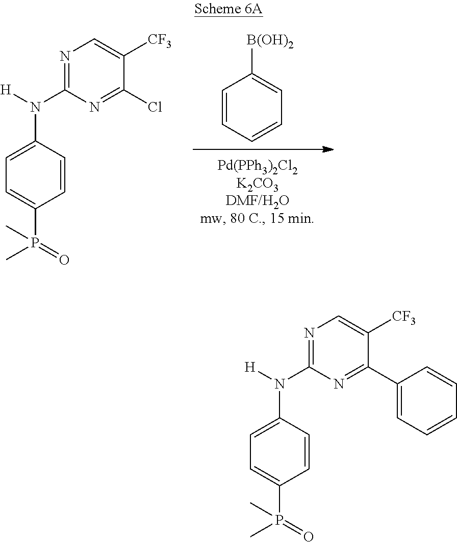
N1=C(N([H])C2=CC=C(P(C)(=O)C)C=C2)N=C(C2=CC=CC=C2)C([CF3])=C1.C1=CC=CC=C1[B(OH)2].N1=C(N([H])C2=CC=C(P(C)(=O)C)C=C2)N=C(Cl)C([CF3])=C1
